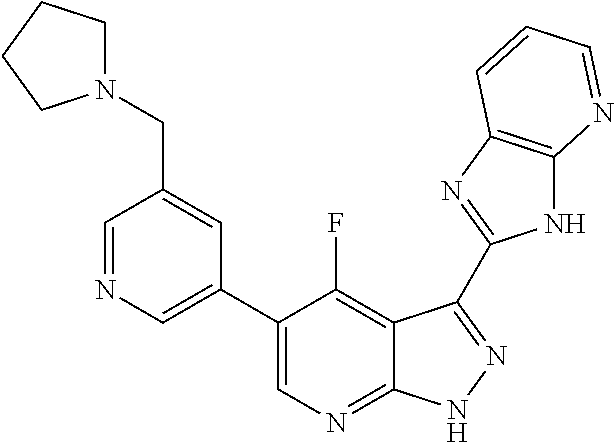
C1=NC=C(C2=CN=C3C(=C2F)C(C2=NC4=C(N2)N=CC=C4)=NN3)C=C1CN1CCCC1
